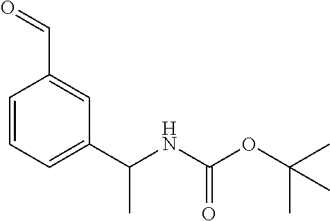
C1=CC=C(C(NC(=O)OC(C)(C)C)C)C=C1C=O
